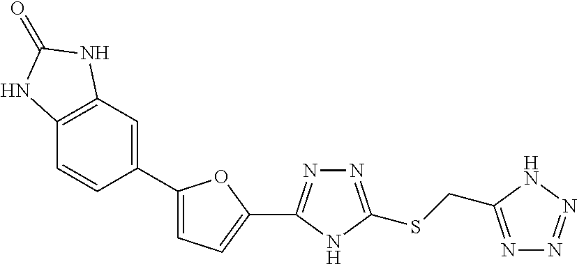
C1(C2=NN=C(SCC3=NN=NN3)N2)=CC=C(C2=CC3=C(C=C2)NC(=O)N3)O1
